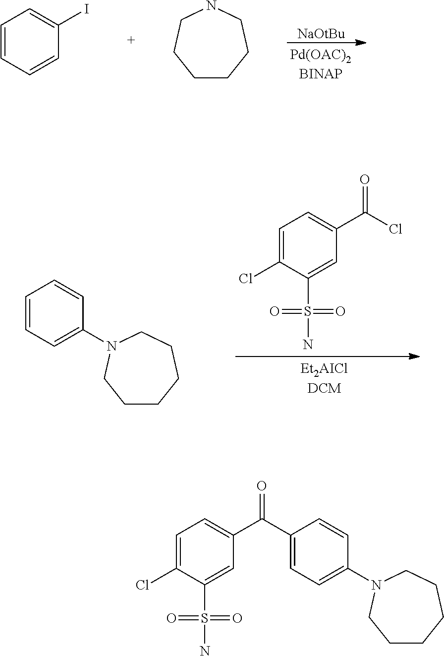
[NaOtBu].C1=CC=CC(I)=C1.C1CCCNCC1.C1=C(Cl)C(S(=O)(=O)N)=CC(C(Cl)=O)=C1.C1CCCCN(C2=CC=CC=C2)C1.C1CCCCN(C2=CC=C(C(C3=CC=C(Cl)C(S(=O)(=O)N)=C3)=O)C=C2)C1
